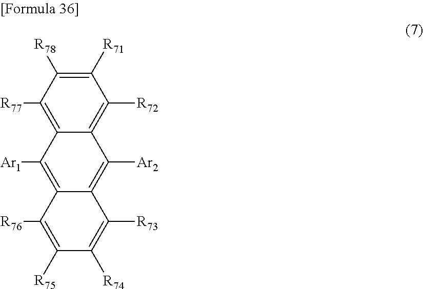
C1([R78])=C([R71])C([R72])=C2C(=C1[R77])C([Ar1])=C1C([R76])=C([R75])C([R74])=C([R73])C1=C2[Ar2]
